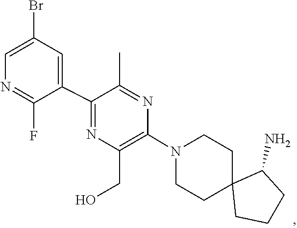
C1C2(CCCC2N)CCN(C2=C(CO)N=C(C3=CC(Br)=CN=C3F)C(C)=N2)C1
